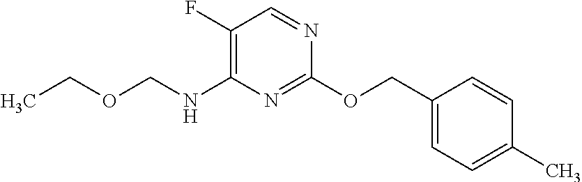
C1(COC2=NC(NCOCC)=C(F)C=N2)=CC=C(C)C=C1
